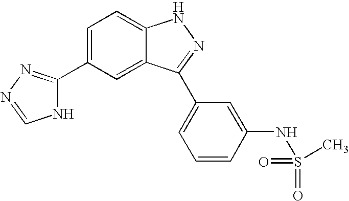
C1=C(C2=NN=CN2)C=C2C(=C1)NN=C2C1=CC=CC(NS(C)(=O)=O)=C1
